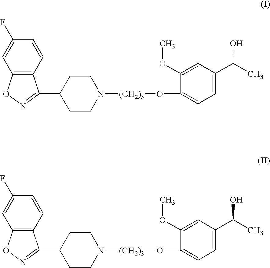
C12=C(C=CC(F)=C1)C(C1CCN([(CH2)3]OC3=CC=C(C(O)C)C=C3OC)CC1)=NO2.C12=C(C=CC(F)=C1)C(C1CCN([(CH2)3]OC3=CC=C(C(O)C)C=C3OC)CC1)=NO2
